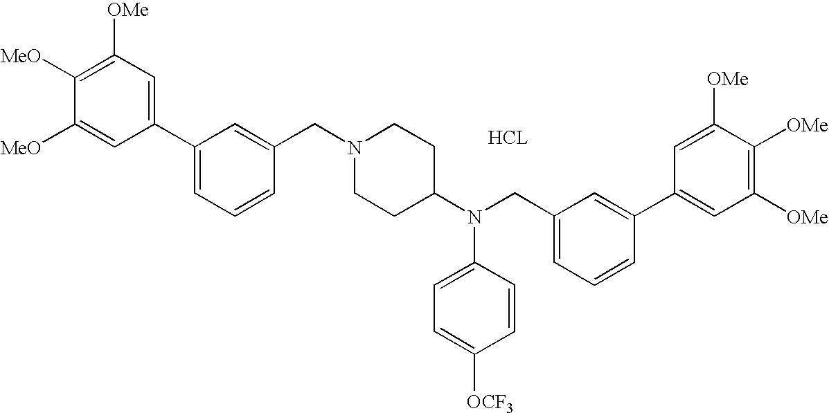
C1=C([MeO])C([MeO])=C([OMe])C=C1C1=CC=CC(CN2CCC(N(CC3=CC=CC(C4=CC([OMe])=C([OMe])C([OMe])=C4)=C3)C3=CC=C([OCF3])C=C3)CC2)=C1.[HCL]
